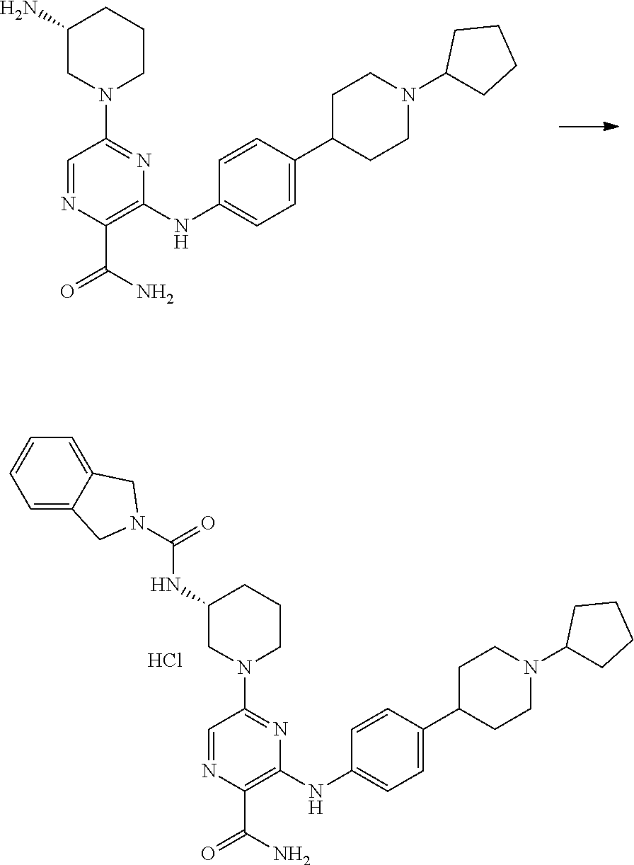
C1=NC(C(=O)N)=C(NC2=CC=C(C3CCN(C4CCCC4)CC3)C=C2)N=C1N1CCCC(N)C1.Cl.C1=NC(C(=O)N)=C(NC2=CC=C(C3CCN(C4CCCC4)CC3)C=C2)N=C1N1CCCC(NC(=O)N2CC3=CC=CC=C3C2)C1
